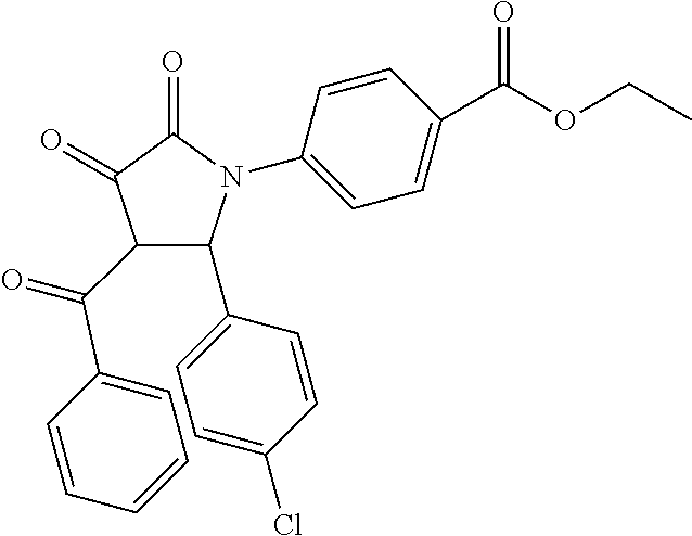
C1(=O)C(=O)C(C(C2=CC=CC=C2)=O)C(C2=CC=C(Cl)C=C2)N1C1=CC=C(C(OCC)=O)C=C1
